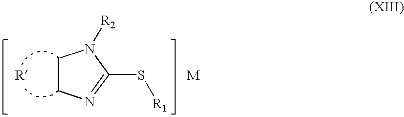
C1CN=C(S[R1])N1[R2].[R].[M]
